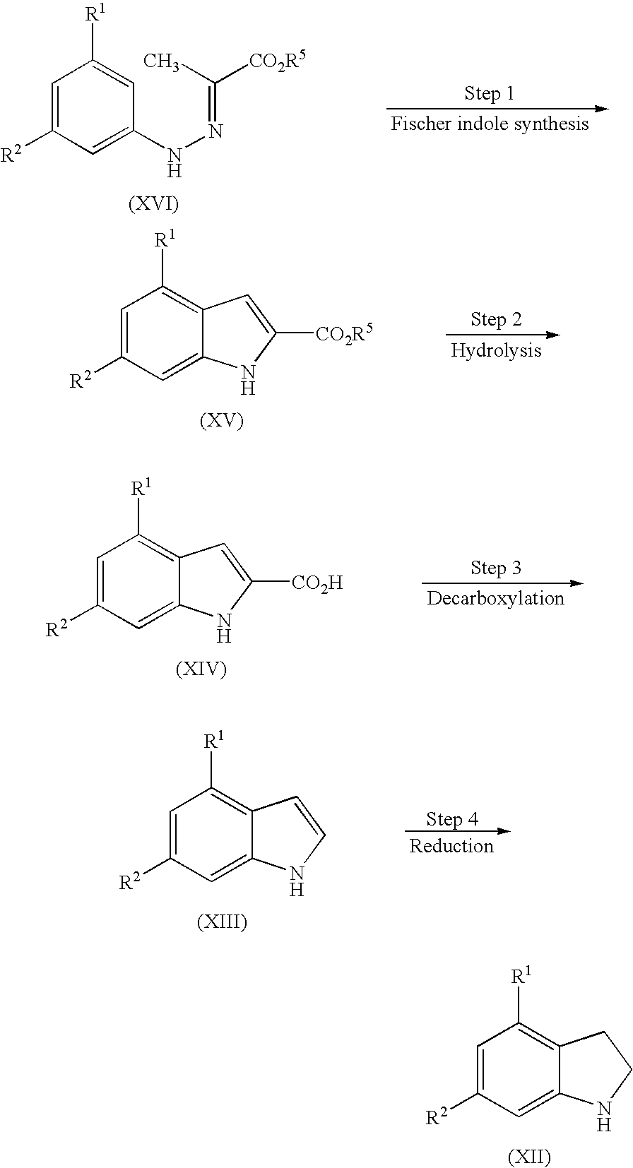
C1=C([R2])C=C(NN=C([CO2R5])C)C=C1[R1].C1=C([R2])C=C2C(=C1[R1])C=C([CO2R5])N2.C1=C([R2])C=C2C(=C1[R1])C=C([CO2H])N2.C1=C([R2])C=C2C(=C1[R1])C=CN2.C1=C([R2])C=C2C(=C1[R1])CCN2
